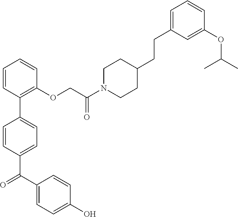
C1=CC(C2=CC=C(C(C3=CC=C(O)C=C3)=O)C=C2)=C(OCC(N2CCC(CCC3=CC=CC(OC(C)C)=C3)CC2)=O)C=C1
